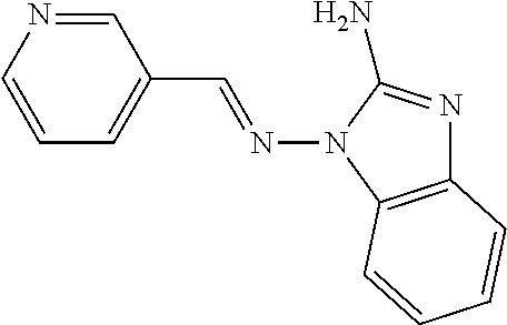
N(N1C2=C(N=C1N)C=CC=C2)=CC1=CC=CN=C1
